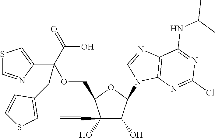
C1(O)(C#C)C(O)C(N2C3=C(N=C2)C(NC(C)C)=NC(Cl)=N3)OC1COC(C1=CSC=N1)(C(=O)O)CC1=CSC=C1
